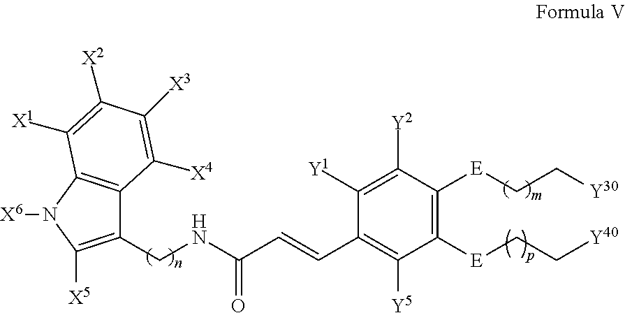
C1(CNC(C=CC2=C([Y5])C([E]CC[Y40])=C([E]CC[Y30])C([Y2])=C2[Y1])=O)=C([X5])N([X6])C2=C1C([X4])=C([X3])C([X2])=C2[X1]
